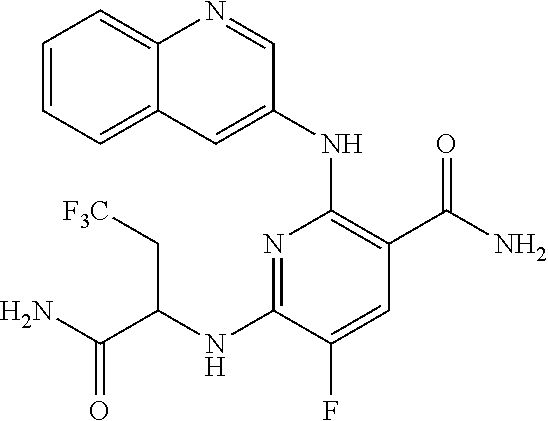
N(C1=C(C(N)=O)C=C(F)C(NC(C(N)=O)C[F3C])=N1)C1=CC2=CC=CC=C2N=C1
